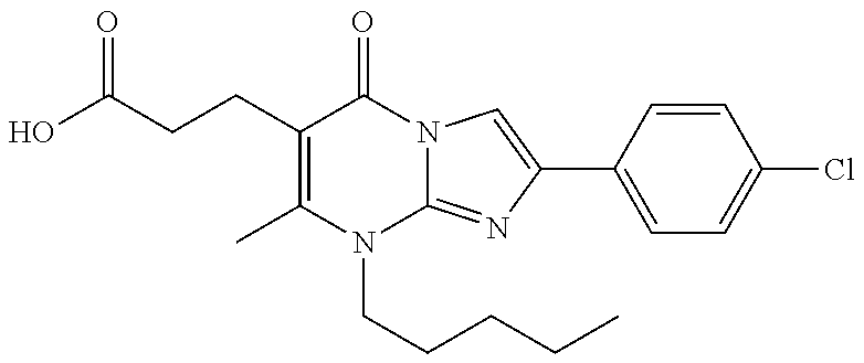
C1(CCC(O)=O)=C(C)N(CCCCC)C2=NC(C3=CC=C(Cl)C=C3)=CN2C1=O
